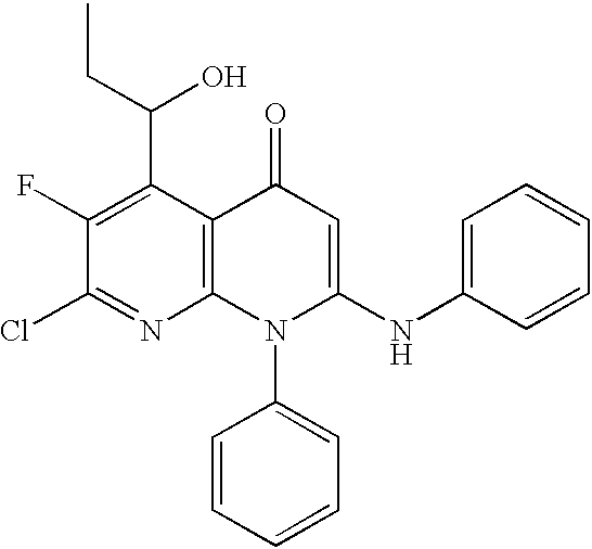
C12=C(C(C(CC)O)=C(F)C(Cl)=N1)C(=O)C=C(NC1=CC=CC=C1)N2C1=CC=CC=C1
